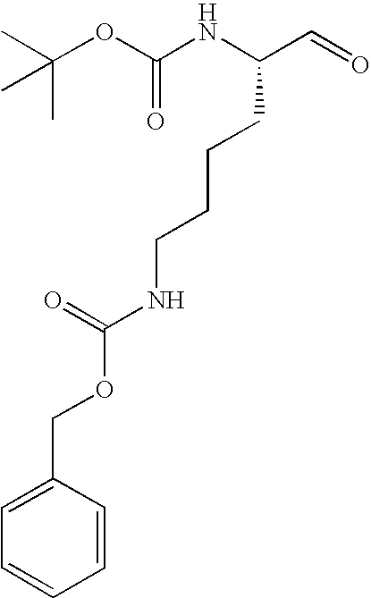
O(C(NC(C=O)CCCCNC(OCC1=CC=CC=C1)=O)=O)C(C)(C)C
